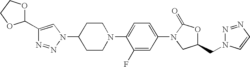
C1(C2OCCO2)=CN(C2CCN(C3=CC=C(N4CC(CN5N=NC=C5)OC4=O)C=C3F)CC2)N=N1
